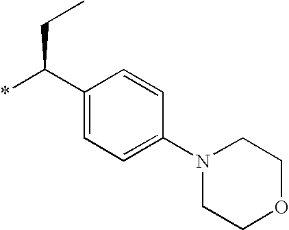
C1(C(*)CC)=CC=C(N2CCOCC2)C=C1
